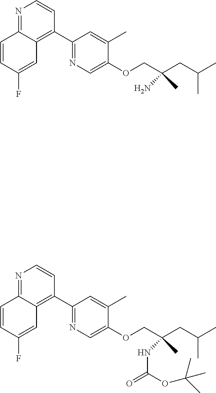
N1=C2C(=C(C3=NC=C(OCC(CC(C)C)(N)C)C(C)=C3)C=C1)C=C(F)C=C2.N1=C2C(=C(C3=NC=C(OCC(CC(C)C)(NC(=O)OC(C)(C)C)C)C(C)=C3)C=C1)C=C(F)C=C2
